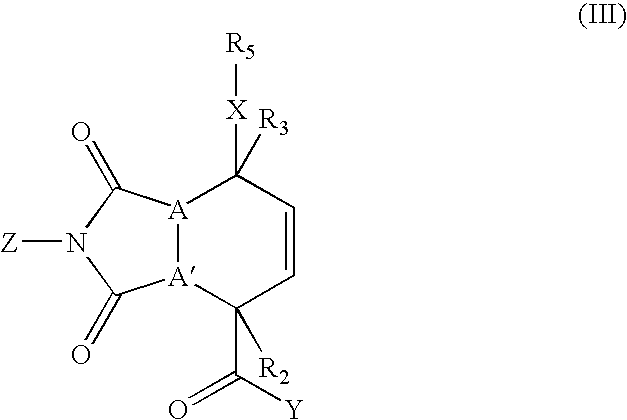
[A]12[A](C(C([Y])=O)([R2])C=CC1([X][R5])[R3])C(=O)N([Z])C2=O
